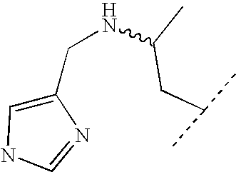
N(C(C)CC(C)C)CC1=CNC=N1
